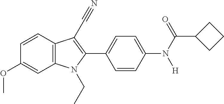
C1=CC2=C(C=C1OC)N(CC)C(C1=CC=C(N([H])C(C3CCC3)=O)C=C1)=C2C#N
